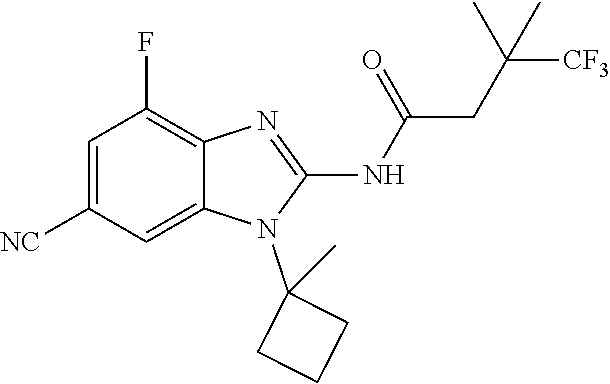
C1=C([NC])C=C2C(=C1F)N=C(NC(=O)CC(C)([CF3])C)N2C1(C)CCC1
